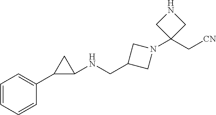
C1=CC=CC(C2C(NCC3CN(C4(C[CN])CNC4)C3)C2)=C1
